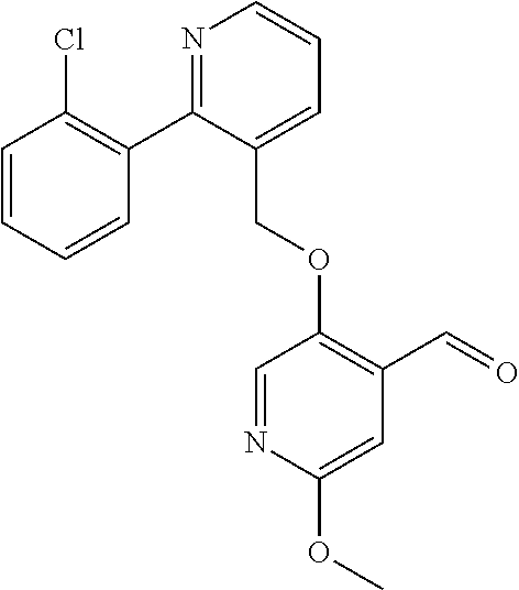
N1=C(C2=C(Cl)C=CC=C2)C(COC2=C(C=O)C=C(OC)N=C2)=CC=C1
